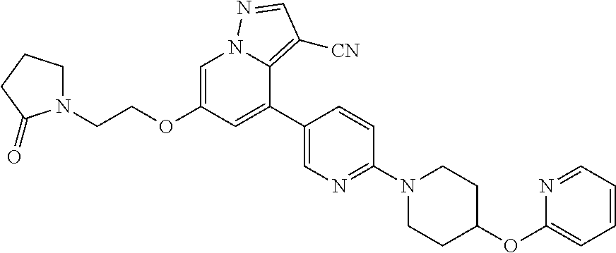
C1=C(OCCN2CCCC2=O)C=C(C2=CN=C(N3CCC(OC4=CC=CC=N4)CC3)C=C2)C2=C([CN])C=NN12
